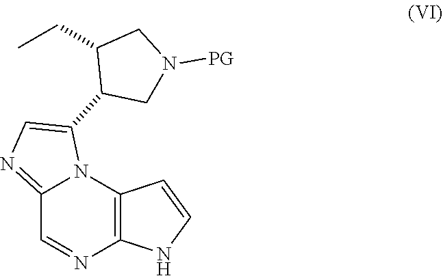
C12=NC=C(C3C(CC)CN([PG])C3)N1C1=C(N=C2)NC=C1
